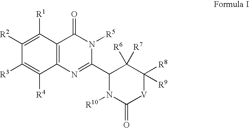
C1([R2])=C([R1])C2=C(C([R4])=C1[R3])N=C(C1C([R6])([R7])C([R8])([R9])[V]C(=O)N1[R10])N([R5])C2=O
